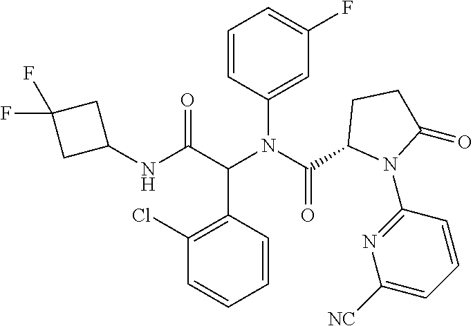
C1(NC(C(N(C(=O)C2N(C3=NC([NC])=CC=C3)C(=O)CC2)C2=CC(F)=CC=C2)C2=C(Cl)C=CC=C2)=O)CC(F)(F)C1
